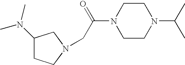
C1(N(C)C)CCN(CC(N2CCN(C(C)C)CC2)=O)C1
